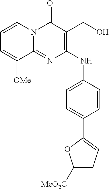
C12=NC(NC3=CC=C(C4=CC=C([MeO2C])O4)C=C3)=C(CO)C(=O)N1C=CC=C2[OMe]
